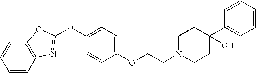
C1=CC2=C(C=C1)OC(OC1=CC=C(OCCN3CCC(C4=CC=CC=C4)(O)CC3)C=C1)=N2
